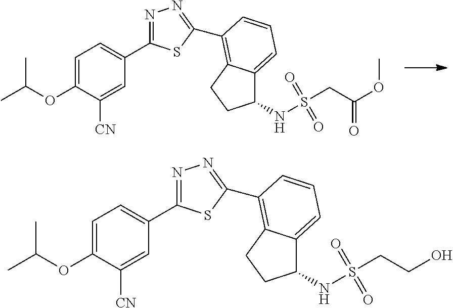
N1=C(C2=CC=C(OC(C)C)C([CN])=C2)SC(C2=C3C(=CC=C2)C(NS(CCO)(=O)=O)CC3)=N1.N1=C(C2=CC=C(OC(C)C)C([CN])=C2)SC(C2=C3C(=CC=C2)C(NS(CC(OC)=O)(=O)=O)CC3)=N1
